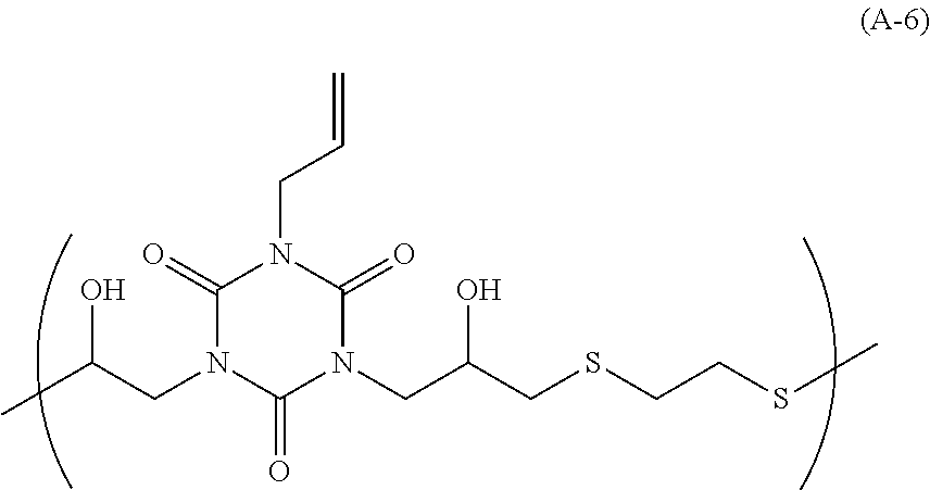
CC(CN1C(=O)N(CC(CSCCSC)O)C(=O)N(CC=C)C1=O)O
